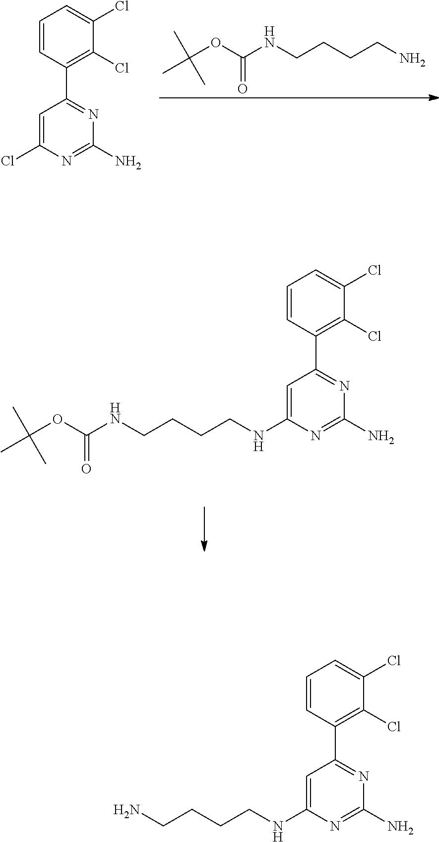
NCCCCNC1=CC(C2=C(Cl)C(Cl)=CC=C2)=NC(N)=N1.C(OC(NCCCCN)=O)(C)(C)C.C1=CC(C2=NC(N)=NC(Cl)=C2)=C(Cl)C(Cl)=C1.C(OC(NCCCCNC1=CC(C2=C(Cl)C(Cl)=CC=C2)=NC(N)=N1)=O)(C)(C)C
